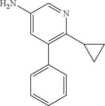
C1(N)=CC(C2=CC=CC=C2)=C(C2CC2)N=C1
